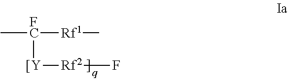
C[FC]([[Y][Rf2]F)[Rf1]C
